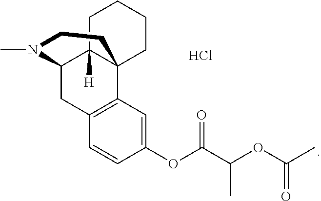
CN1C2CC3=C(C4(C2([H])CCCC4)CC1)C=C(OC(=O)C(OC(C)=O)C)C=C3.Cl
